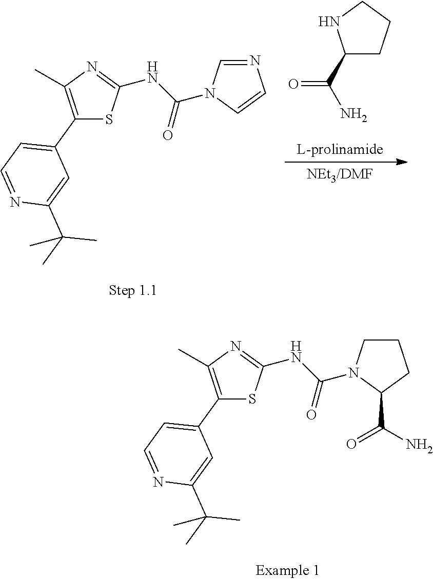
C1(C2=CC=NC(C(C)(C)C)=C2)=C(C)N=C(NC(=O)N2CCCC2C(N)=O)S1.C1(C2=CC=NC(C(C)(C)C)=C2)=C(C)N=C(NC(=O)N2C=NC=C2)S1.[NEt3/DMF].C1(C(N)=O)CCCN1
